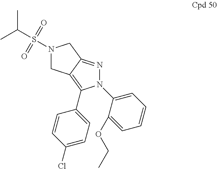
N1(S(C(C)C)(=O)=O)CC2=C(C3=CC=C(Cl)C=C3)N(C3=CC=CC=C3OCC)N=C2C1
